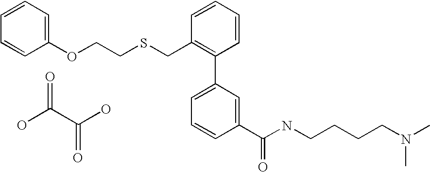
C(C1=C(C2=CC=CC(C(=O)NCCCCN(C)C)=C2)C=CC=C1)SCCOC1=CC=CC=C1.OC(C(O)=O)=O
